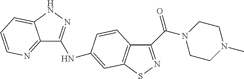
C12=NC=CC=C1NN=C2NC1=CC2=C(C(C(=O)N3CCN(C)CC3)=NS2)C=C1
